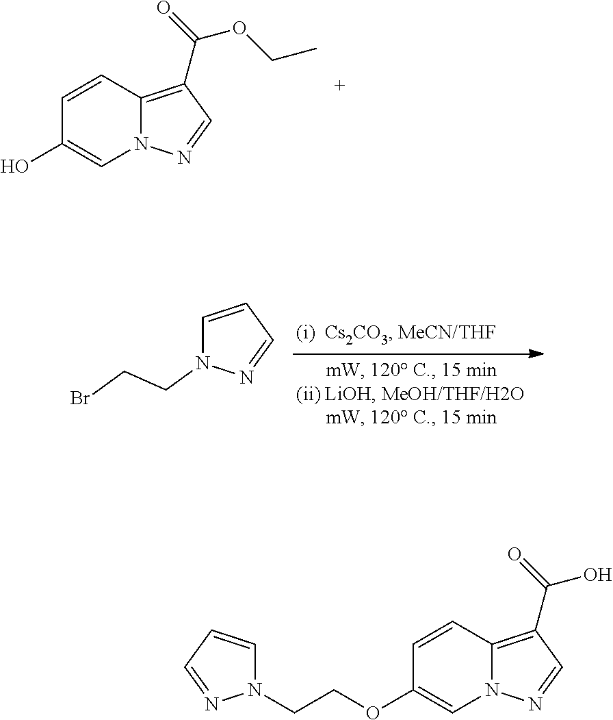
C1=CC2=C(C(=O)OCC)C=NN2C=C1O.C1=CC=NN1CCBr.C1=CC2=C(C(=O)O)C=NN2C=C1OCCN1C=CC=N1
